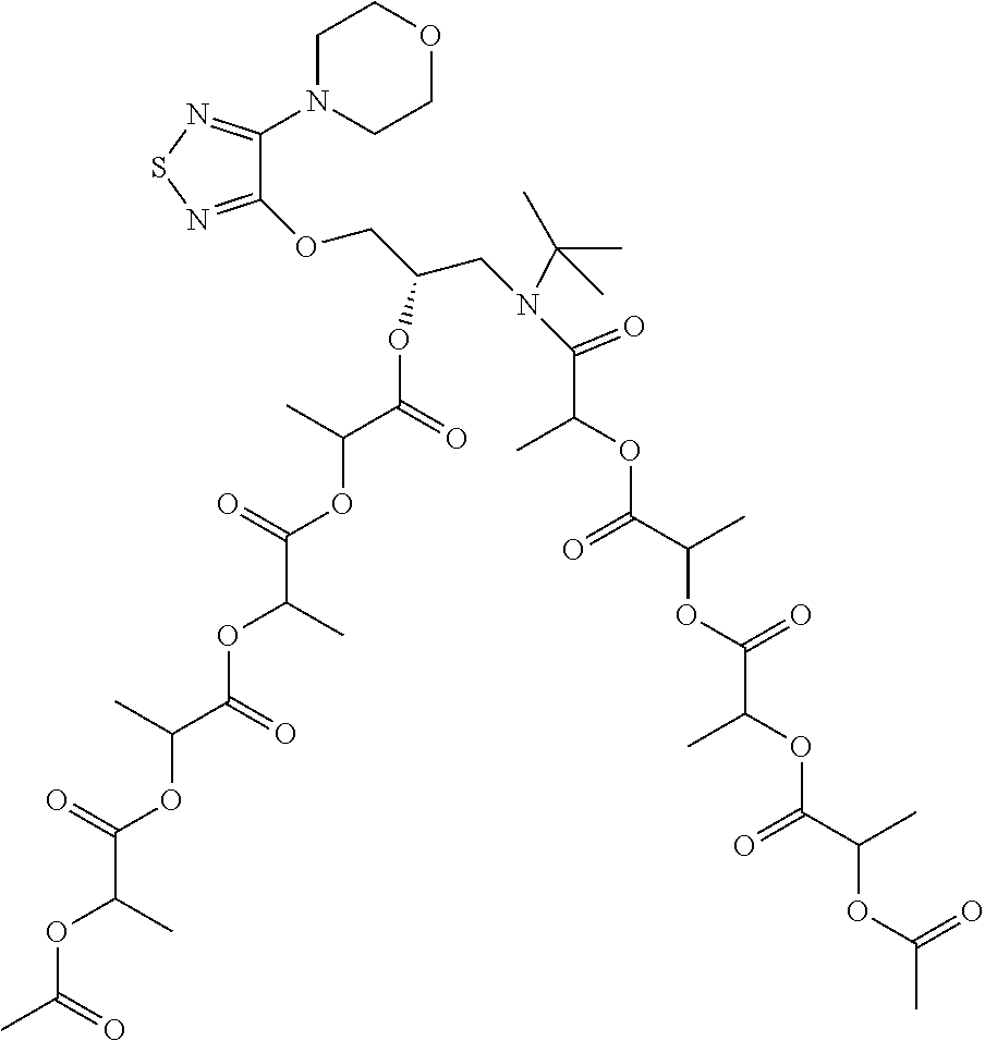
C1(OCC(CN(C(C)(C)C)C(C(C)OC(=O)C(OC(=O)C(C)OC(=O)C(OC(=O)C)C)C)=O)OC(C(C)OC(C(OC(=O)C(C)OC(C(OC(C)=O)C)=O)C)=O)=O)=NSN=C1N1CCOCC1
